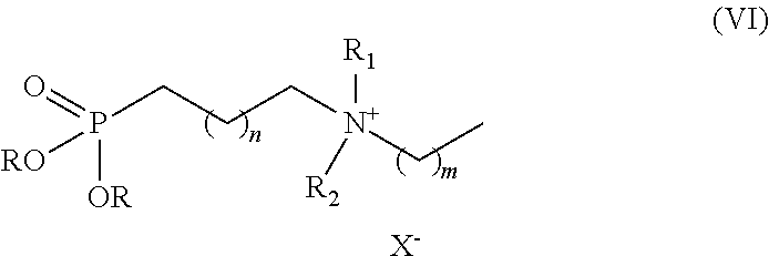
P(CCC[N+]([R1])([R2])CC)(=O)([OR])[RO].[X-]
